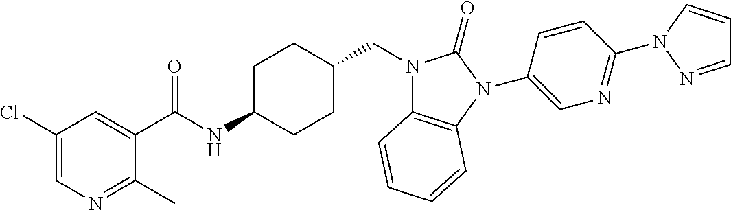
C1(Cl)=CN=C(C)C(C(NC2CCC(CN3C4=C(N(C5=CN=C(N6C=CC=N6)C=C5)C3=O)C=CC=C4)CC2)=O)=C1
